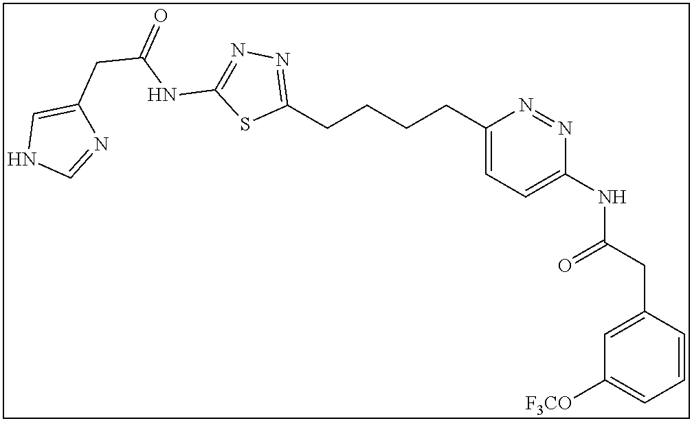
C1(CCCCC2=CC=C(NC(CC3=CC([F3CO])=CC=C3)=O)N=N2)=NN=C(NC(CC2=CNC=N2)=O)S1
